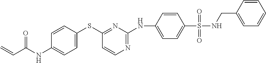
C1=CC(SC2=NC(NC3=CC=C(S(=O)(NCC4=CC=CC=C4)=O)C=C3)=NC=C2)=CC=C1NC(C=C)=O
